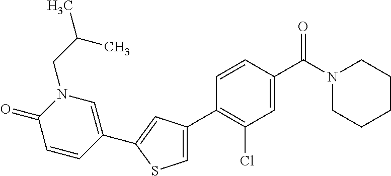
C1(C2=C(Cl)C=C(C(N3CCCCC3)=O)C=C2)=CSC(C2=CN(CC(C)C)C(=O)C=C2)=C1
